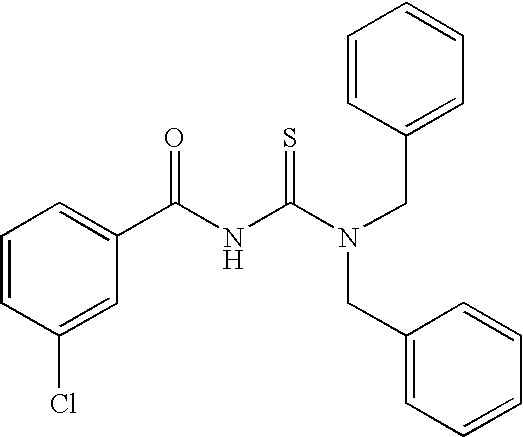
C1=CC(Cl)=CC(C(NC(N(CC2=CC=CC=C2)CC2=CC=CC=C2)=S)=O)=C1
